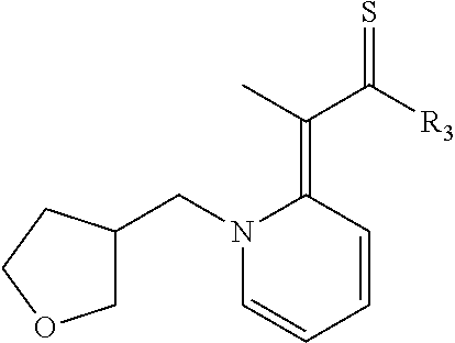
C1=CC=CC(=C(C([R3])=S)C)N1CC1COCC1
